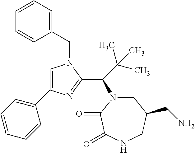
C1(CN2C=C(C3=CC=CC=C3)N=C2C(C(C)(C)C)N2CC(CN)CNC(=O)C2=O)=CC=CC=C1
